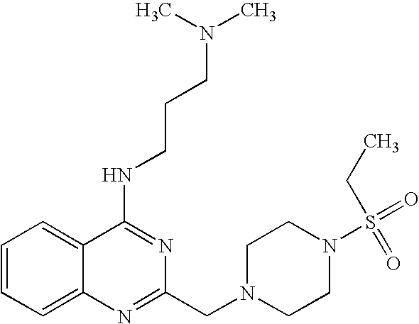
C1=CC=C2C(=C1)C(NCCCN(C)C)=NC(CN1CCN(S(CC)(=O)=O)CC1)=N2
